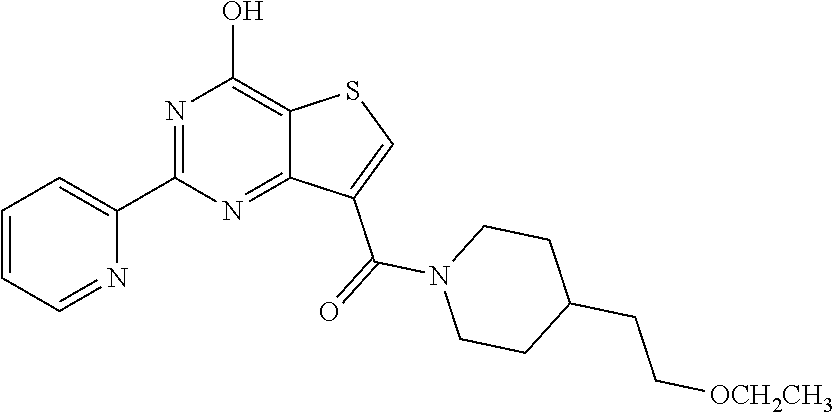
C1(C2=NC(O)=C3C(=N2)C(C(=O)N2CCC(CC[OCH2CH3])CC2)=CS3)=CC=CC=N1
